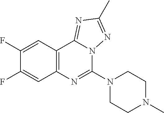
C12=C(C3=NC(C)=NN3C(N3CCN(C)CC3)=N1)C=C(F)C(F)=C2
